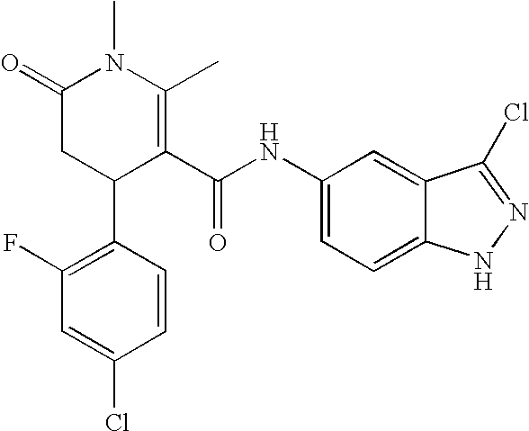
C1(F)=C(C2C(C(NC3=CC=C4C(=C3)C(Cl)=NN4)=O)=C(C)N(C)C(=O)C2)C=CC(Cl)=C1
